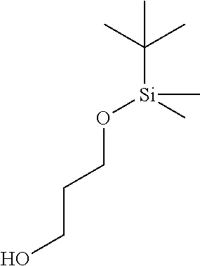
OCCCO[Si](C)(C)C(C)(C)C
